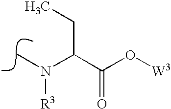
N(C)(C(C(O[W3])=O)CC)[R3]
